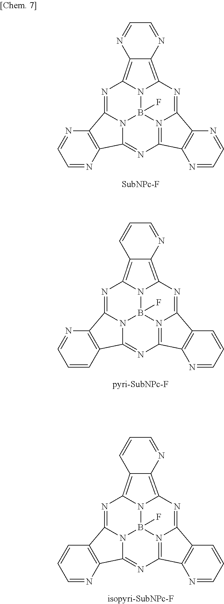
N1=C2N3B4(F)N5C1=C1C(=C5N=C5N4=C(N=C3C3=C2N=CC=C3)C2=C5C=CC=N2)N=CC=C1.N1=C2N3B4(F)N5C1=C1C(=C5N=C5N4=C(N=C3C3=C2C=CC=N3)C2=C5C=CC=N2)N=CC=C1.N1=C2N3B4(F)N5C1=C1C(=C5N=C5N4=C(N=C3C3=C2N=CC=N3)C2=C5N=CC=N2)N=CC=N1
